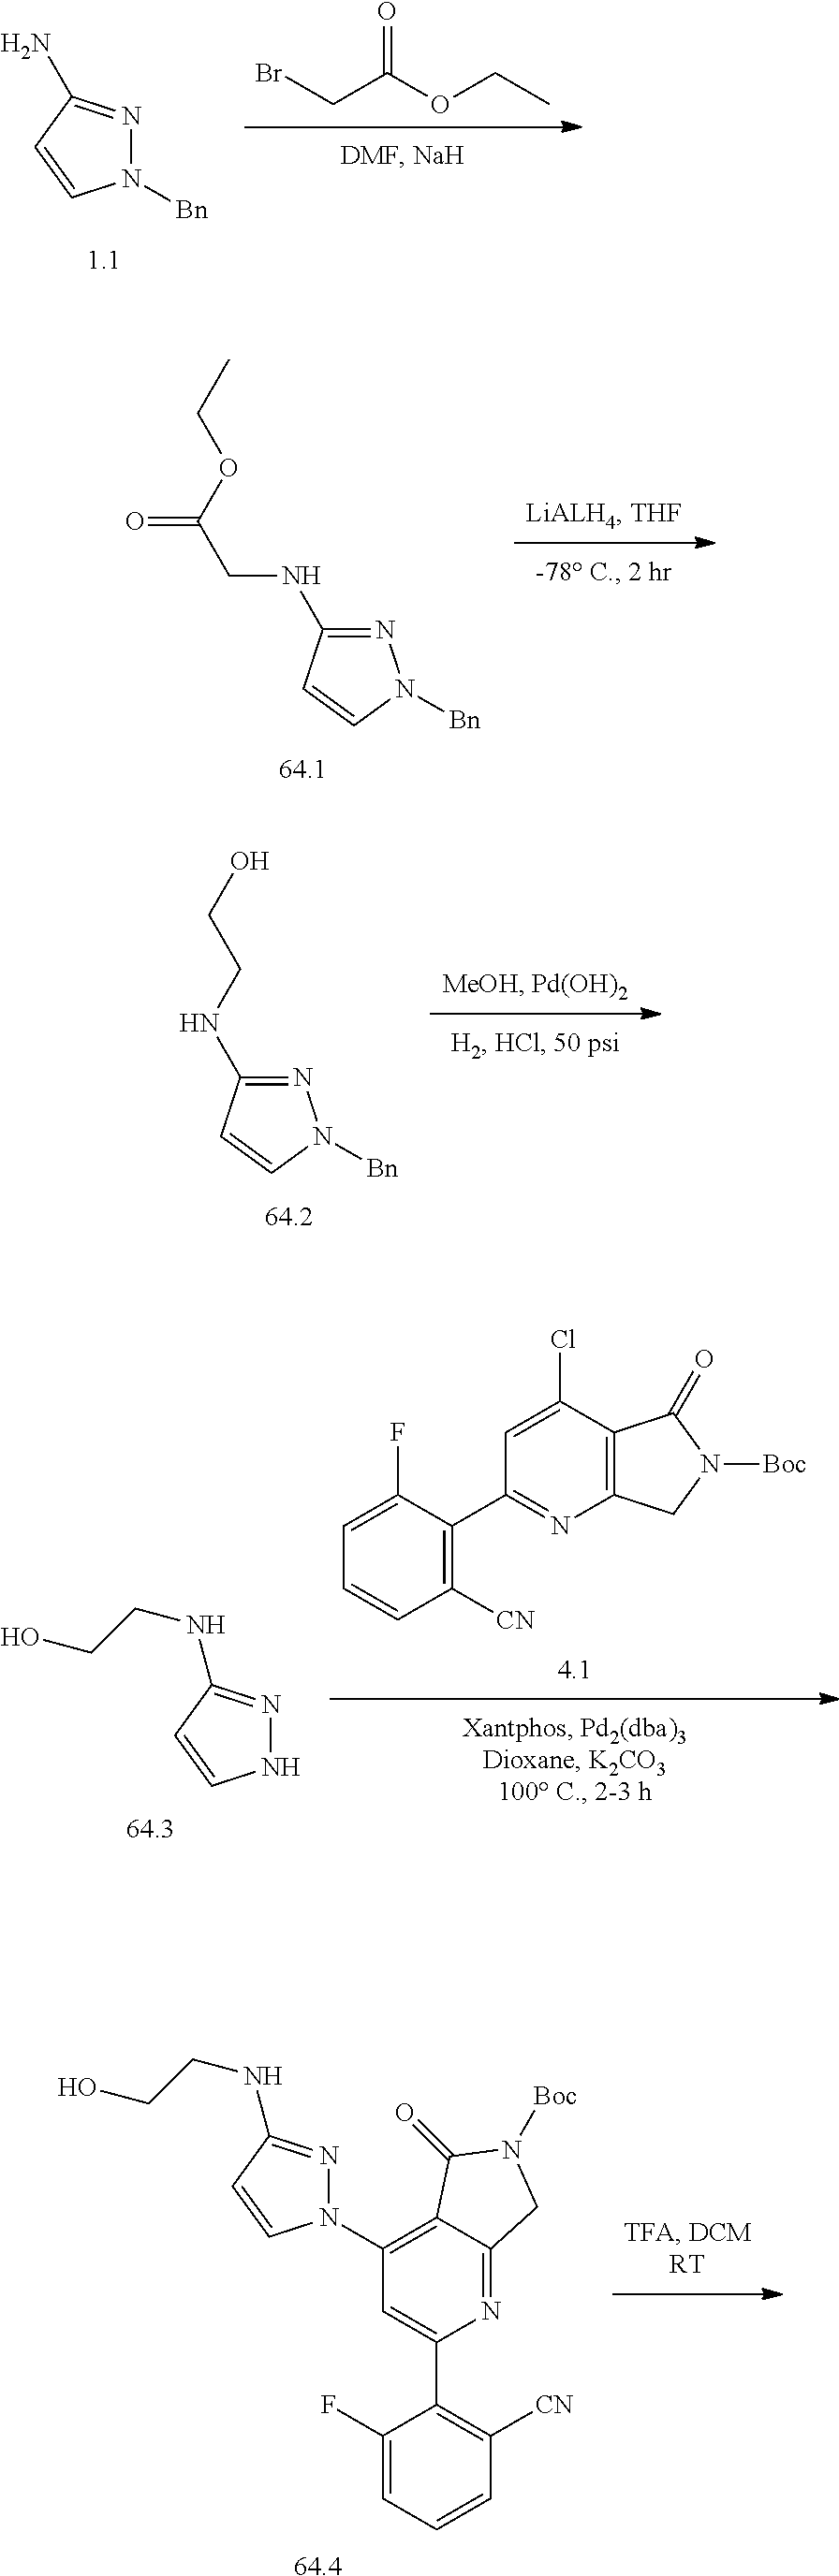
BrCC(OCC)=O.N1([Bn])N=C(N)C=C1.N1=C(NCC(OCC)=O)C=CN1[Bn].N1=C(NCCO)C=CN1[Bn].C1([CN])=C(C2=NC3=C(C(Cl)=C2)C(=O)N([Boc])C3)C(F)=CC=C1.N1N=C(NCCO)C=C1.[64.4].C1(F)=CC=CC([CN])=C1C1=CC(N2N=C(NCCO)C=C2)=C2C(=N1)CN([Boc])C2=O
